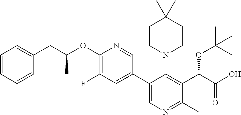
C1(OC(CC2=CC=CC=C2)C)=C(F)C=C(C2=CN=C(C)C(C(C(O)=O)OC(C)(C)C)=C2N2CCC(C)(C)CC2)C=N1
